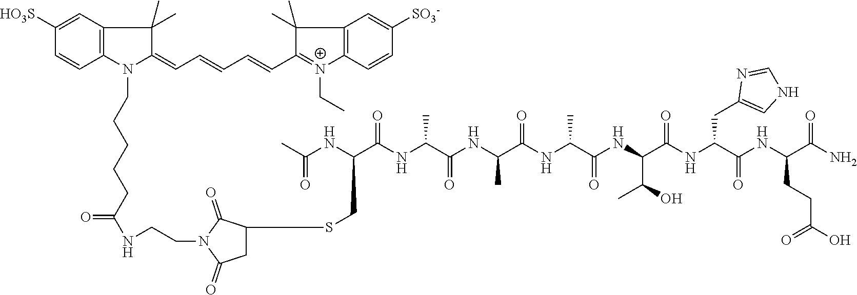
NC(C(NC(C(NC(C(NC(C(NC(C(NC(C(NC(C(NC(C)=O)CSC1CC(=O)N(CCNC(CCCCCN2C(=CC=CC=CC3=[N+](CC)C4=C(C3(C)C)C=C([SO3-])C=C4)C(C)(C)C3=C2C=CC([HO3S])=C3)=O)C1=O)=O)C)=O)C)=O)C)=O)C(C)O)=O)CC1=CNC=N1)=O)CCC(O)=O)=O
